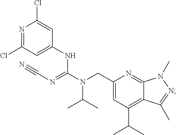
C1(CN(C(=NC#N)NC2=CC(Cl)=NC(Cl)=C2)C(C)C)=CC(C(C)C)=C2C(=N1)N(C)N=C2C
